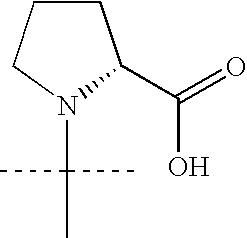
C1CCN(C(C)(C)C)C1C(=O)O
